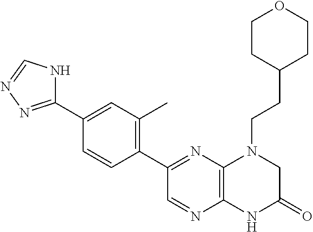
C1(C2=NN=CN2)=CC(C)=C(C2=NC3=C(N=C2)NC(=O)CN3CCC2CCOCC2)C=C1
